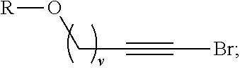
[R]OCC#CBr
